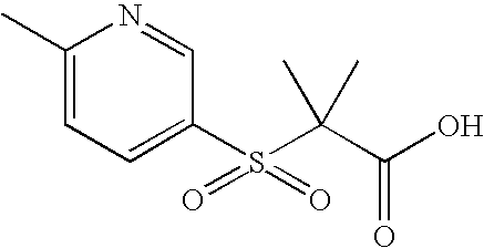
C1(C)=CC=C(S(C(C(O)=O)(C)C)(=O)=O)C=N1
